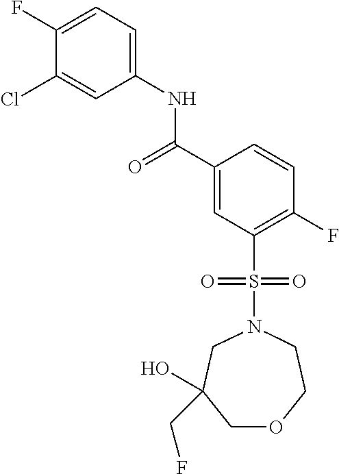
C(C1=CC(S(N2CCOCC(O)(CF)C2)(=O)=O)=C(F)C=C1)(=O)NC1=CC=C(F)C(Cl)=C1
